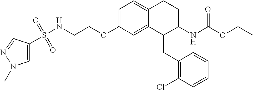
C1=C(OCCNS(=O)(=O)C2=CN(C)N=C2)C=C2C(=C1)CCC(NC(=O)OCC)C2CC1=C(Cl)C=CC=C1
